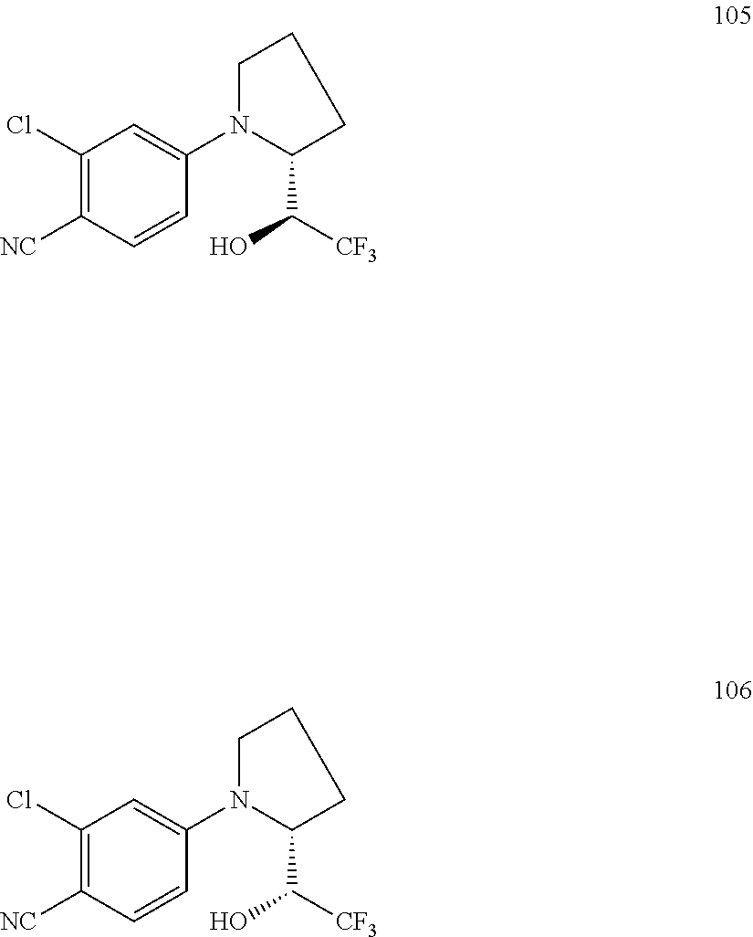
C1(Cl)=C([NC])C=CC(N2C(C([CF3])O)CCC2)=C1.C1(Cl)=C([NC])C=CC(N2C(C([CF3])O)CCC2)=C1
